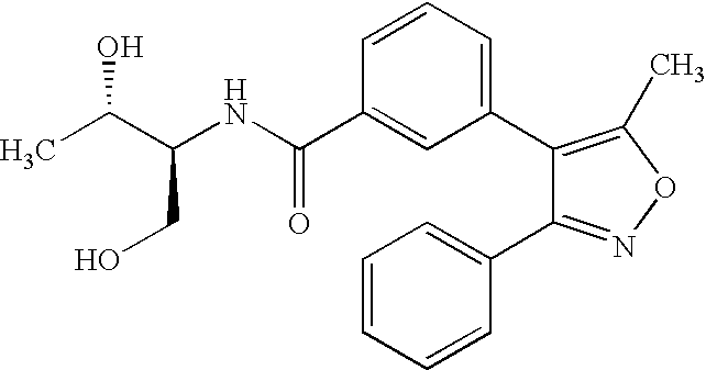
C1(C2=CC=CC(C(NC(C(C)O)CO)=O)=C2)=C(C)ON=C1C1=CC=CC=C1
